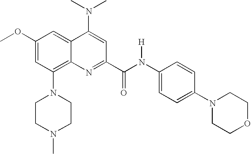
C1(OC)=CC(N2CCN(C)CC2)=C2C(=C1)C(N(C)C)=CC(C(N(C1=CC=C(N3CCOCC3)C=C1)[H])=O)=N2
